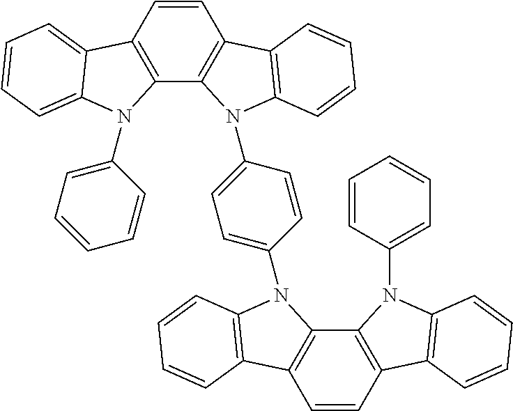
C1=CC2=C(C3=C1C1=C(N3C3=CC=C(N4C5=C(C=CC6=C5N(C5=CC=CC=C5)C5=C6C=CC=C5)C5=C4C=CC=C5)C=C3)C=CC=C1)N(C1=CC=CC=C1)C1=CC=CC=C21
